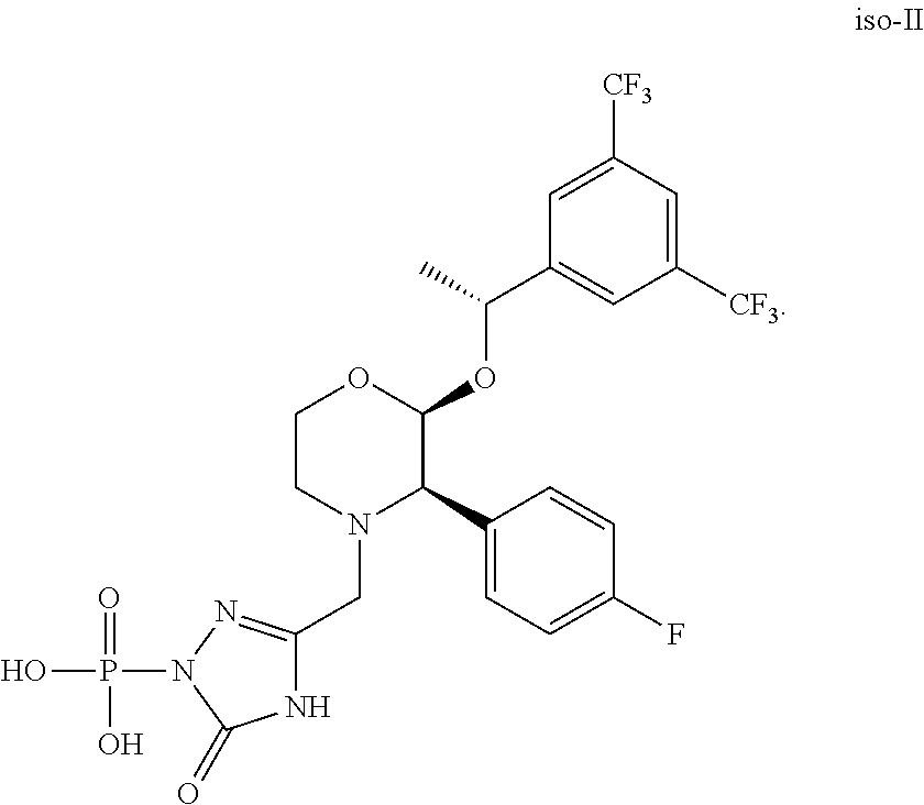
C1CN(CC2=NN(P(O)(O)=O)C(=O)N2)C(C2=CC=C(F)C=C2)C(OC(C2=CC([CF3])=CC([CF3])=C2)C)O1
